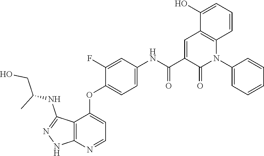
C1(NC(C2=CC3=C(C=CC=C3O)N(C3=CC=CC=C3)C2=O)=O)=CC=C(OC2=CC=NC3=C2C(NC(CO)C)=NN3)C(F)=C1
